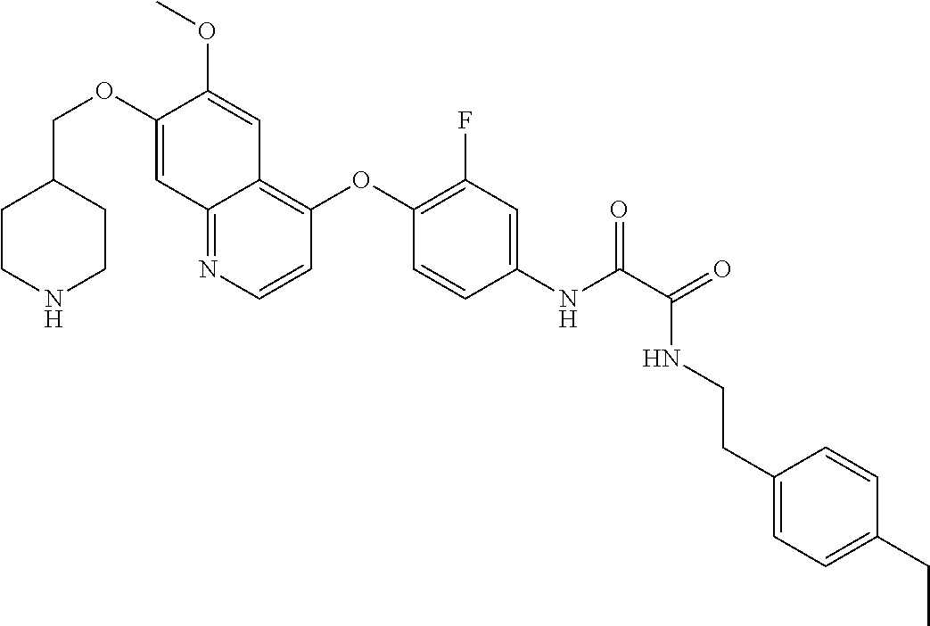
C1CNCCC1COC1=CC2=NC=CC(OC3=C(F)C=C(NC(=O)C(NCCC4=CC=C(CC)C=C4)=O)C=C3)=C2C=C1OC
